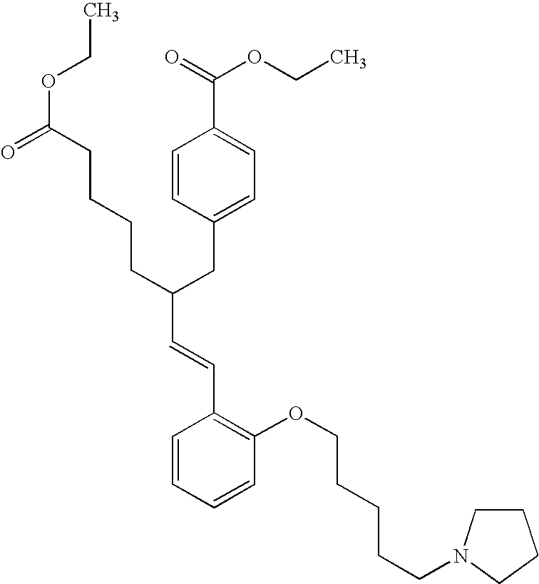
C1=CC=CC(OCCCCCN2CCCC2)=C1C=CC(CCCCC(OCC)=O)CC1=CC=C(C(=O)OCC)C=C1
